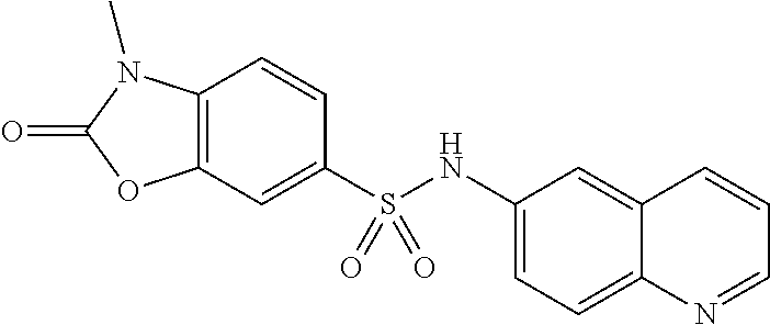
C1=CC2=C(C=C1S(NC1=CC=C3C(=C1)C=CC=N3)(=O)=O)OC(=O)N2C
